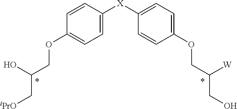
C1=CC([X]C2=CC=C(OCC([W])CO)C=C2)=CC=C1OCC(O)C[iPrO]
